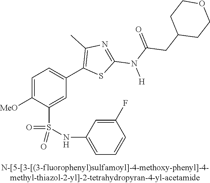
C1=C([OMe])C(S(NC2=CC=CC(F)=C2)(=O)=O)=CC(C2=C(C)N=C(N([H])C(CC3CCOCC3)=O)S2)=C1
